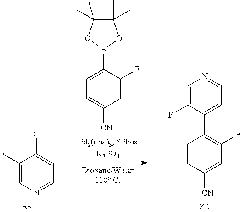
C1=CC([CN])=CC(F)=C1C1=CC=NC=C1F.C1=C(B2OC(C)(C)C(C)(C)O2)C(F)=CC([CN])=C1.C1(F)=CN=CC=C1Cl
